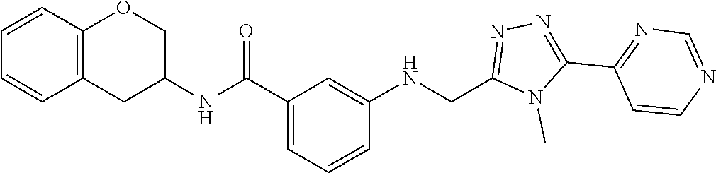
C1=NC=CC(C2=NN=C(CNC3=CC(C(NC4CC5=C(C=CC=C5)OC4)=O)=CC=C3)N2C)=N1
